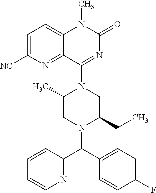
C1=C([NC])N=C2C(=C1)N(C)C(=O)N=C2N1C(C)CN(C(C2=CC=C(F)C=C2)C2=NC=CC=C2)C(CC)C1
